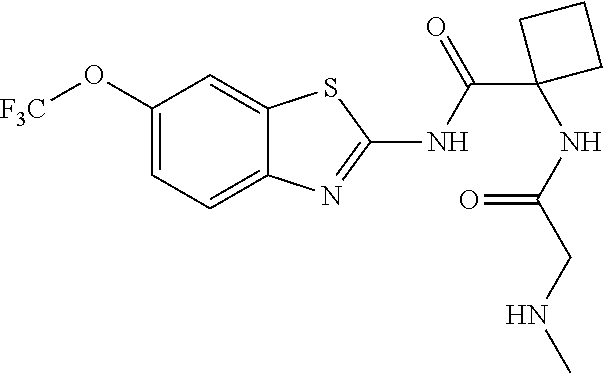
C1(O[F3C])=CC=C2C(=C1)SC(NC(C1(NC(CNC)=O)CCC1)=O)=N2
